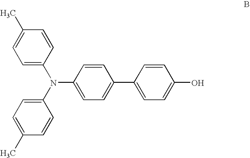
N(C1=CC=C(C2=CC=C(O)C=C2)C=C1)(C1=CC=C(C)C=C1)C1=CC=C(C)C=C1
